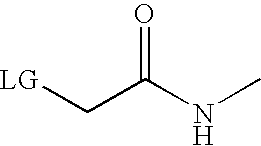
C(C(NC)=O)[LG]
